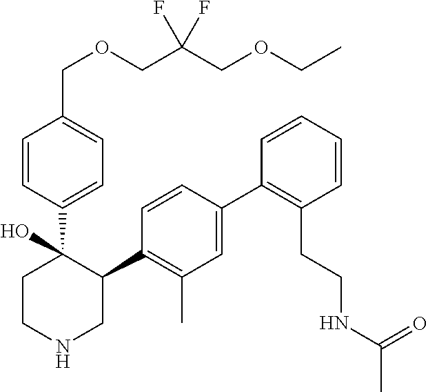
C1=CC(C2(O)CCNCC2C2=C(C)C=C(C3=C(CCNC(C)=O)C=CC=C3)C=C2)=CC=C1COCC(COCC)(F)F
